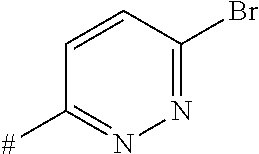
C1=CC(Br)=NN=C1[#]
